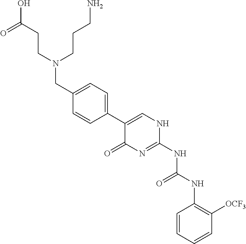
C1=CC=CC([OCF3])=C1NC(NC1=NC(=O)C(C2=CC=C(CN(CCC(O)=O)CCCN)C=C2)=CN1)=O
